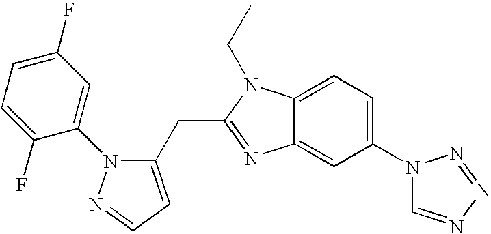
C1(F)=CC=C(F)C(N2C(CC3=NC4=CC(N5C=NN=N5)=CC=C4N3CC)=CC=N2)=C1
